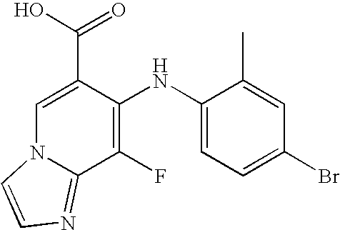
C1(F)=C(NC2=CC=C(Br)C=C2C)C(C(O)=O)=CN2C1=NC=C2
